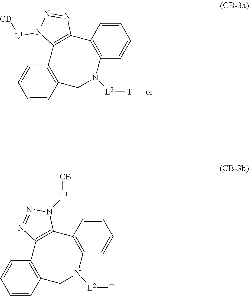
C1=CC2=C(C=C1)N([L2][T])CC1=C(C3=C2N([L1][CB])N=N3)C=CC=C1.C1=CC2=C(C=C1)N([L2][T])CC1=C(C3=C2N=NN3[L1][CB])C=CC=C1
